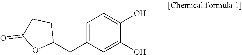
C1=C(CC2CCC(=O)O2)C=C([OH])C(O)=C1
